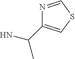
N1=CSC=C1C(C)N
